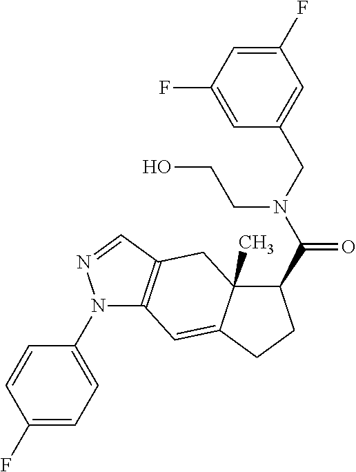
N1(C2=CC=C(F)C=C2)C2=C(C=N1)CC1(C)C(=C2)CCC1C(N(CC1=CC(F)=CC(F)=C1)CCO)=O
